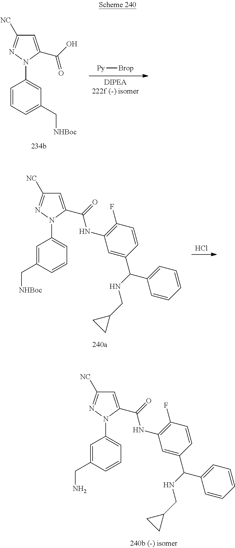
[DIPEA222f (-) isomer].[Py][Brop].C1=C(C(=O)O)N(C2=CC(C[NHBoc])=CC=C2)N=C1[NC].Cl.C1=C(C(=O)NC2=C(F)C=CC(C(NCC3CC3)C3=CC=CC=C3)=C2)N(C2=CC=CC(C[NHBoc])=C2)N=C1[NC].C1=C(C(=O)NC2=C(F)C=CC(C(NCC3CC3)C3=CC=CC=C3)=C2)N(C2=CC=CC(CN)=C2)N=C1[NC]
